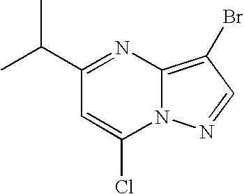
C(C1=NC2=C(Br)C=NN2C(Cl)=C1)(C)C
